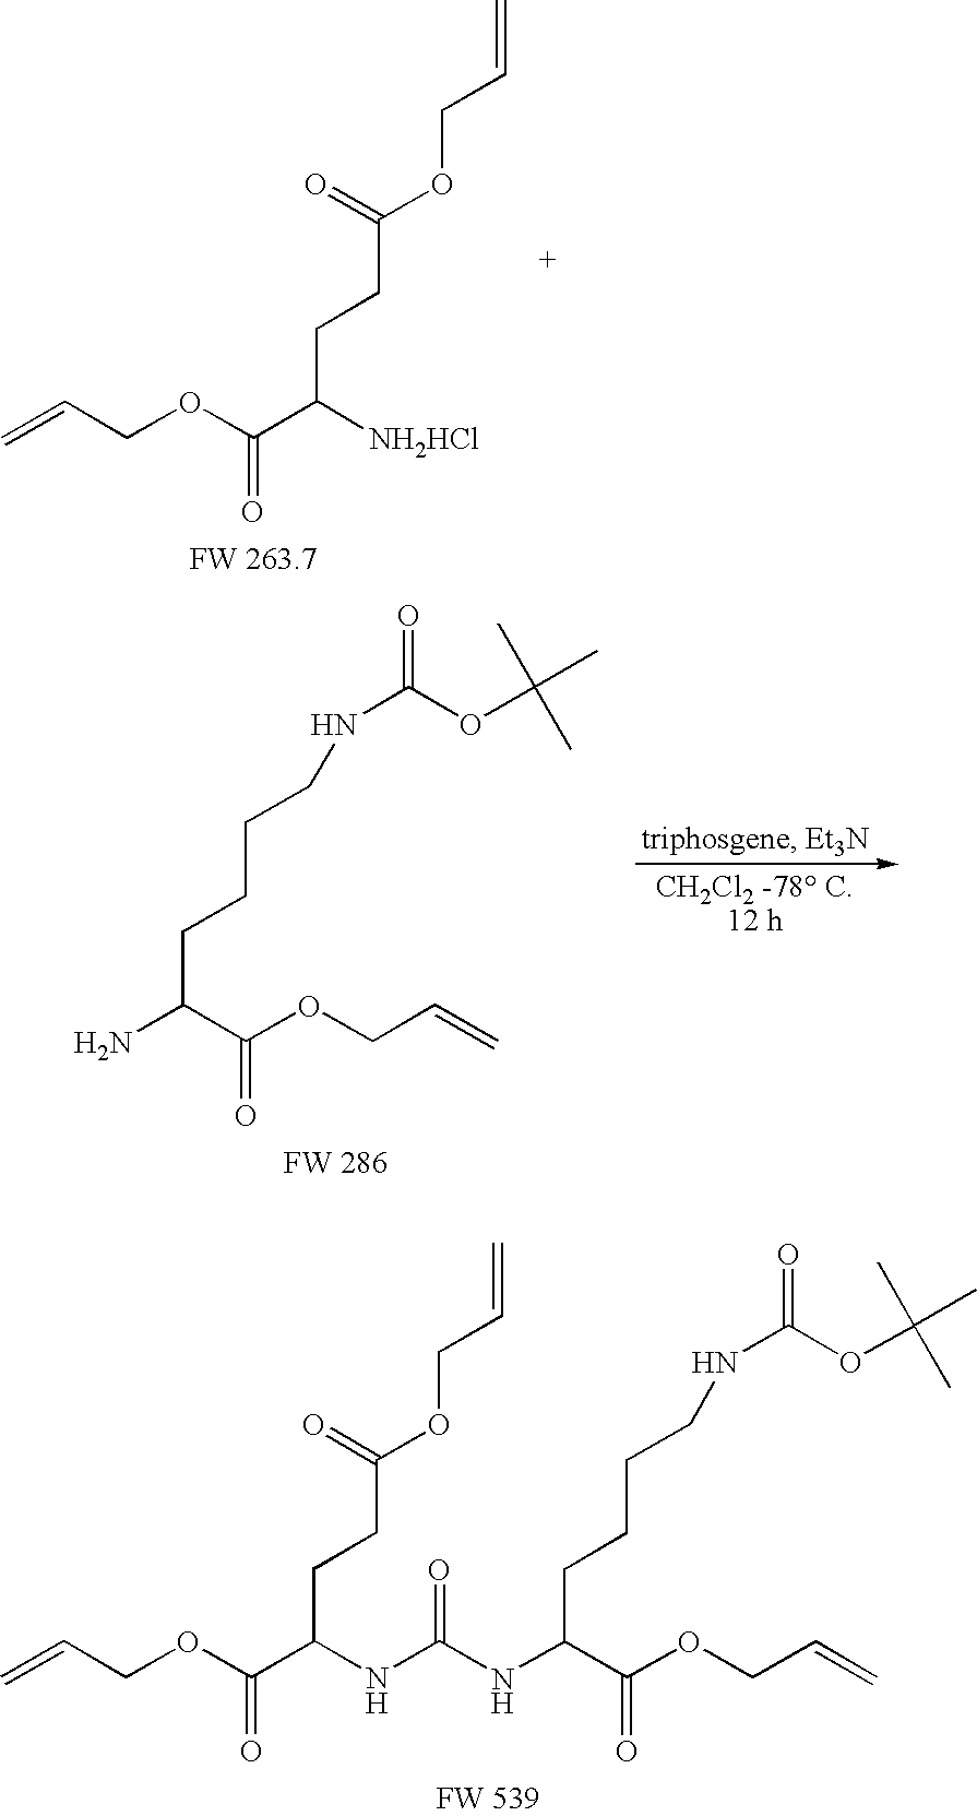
C(C([NH2HCl])CCC(OCC=C)=O)(OCC=C)=O.C(C(NC(=O)NC(C(OCC=C)=O)CCCCNC(=O)OC(C)(C)C)CCC(OCC=C)=O)(OCC=C)=O.NC(C(OCC=C)=O)CCCCNC(=O)OC(C)(C)C
